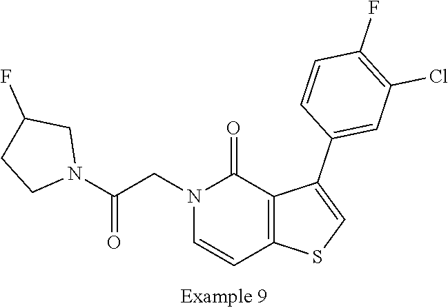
N1(CC(N2CC(F)CC2)=O)C=CC2=C(C1=O)C(C1=CC(Cl)=C(F)C=C1)=CS2
